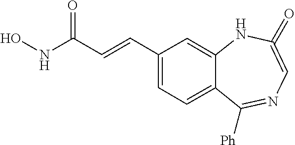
C1(=O)=CN=C([Ph])C2=CC=C(C=CC(NO)=O)C=C2N1
